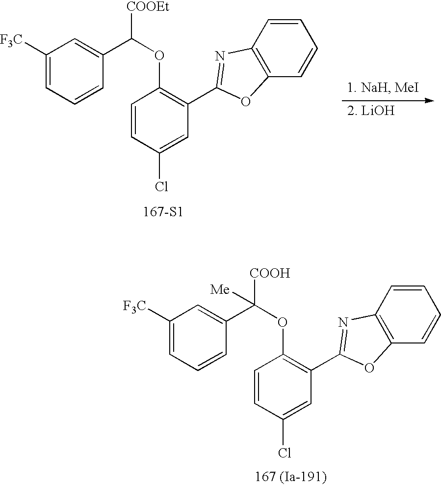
[167 (Ia-191)].O(C1=C(C2=NC3=C(O2)C=CC=C3)C=C(Cl)C=C1)C([COOH])(C1=CC([F3C])=CC=C1)[Me].[167-S1].O(C1=C(C2=NC3=C(O2)C=CC=C3)C=C(Cl)C=C1)C([COOEt])C1=CC([F3C])=CC=C1
